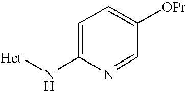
C1=C(N[Het])N=CC([OPr])=C1
